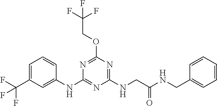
C1=CC(NC2=NC(NCC(NCC3=CC=CC=C3)=O)=NC(OCC(F)(F)F)=N2)=CC(C(F)(F)F)=C1
